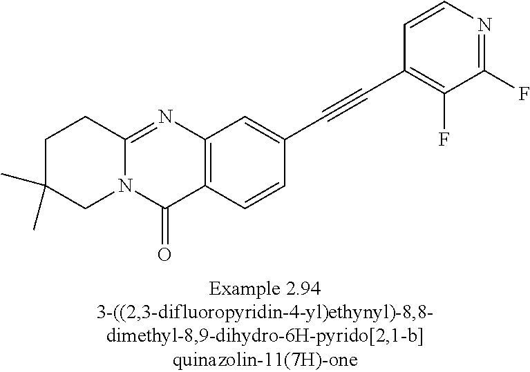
C1C(C)(C)CN2C(=NC3=C(C2=O)C=CC(C#CC2=C(F)C(F)=NC=C2)=C3)C1
